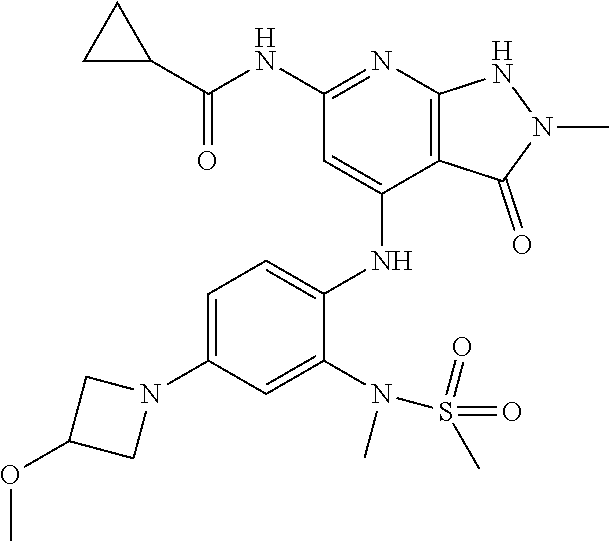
C(NC1=NC2=C(C(NC3=CC=C(N4CC(OC)C4)C=C3N(S(=O)(C)=O)C)=C1)C(=O)N(C)N2)(=O)C1CC1
